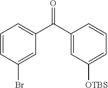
C1=CC(Br)=CC(C(C2=CC([OTBS])=CC=C2)=O)=C1
